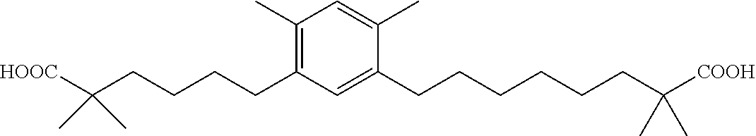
C1=C(C)C(CCCCCCC(C)(C)[COOH])=CC(CCCCC(C)(C)[HOOC])=C1C
